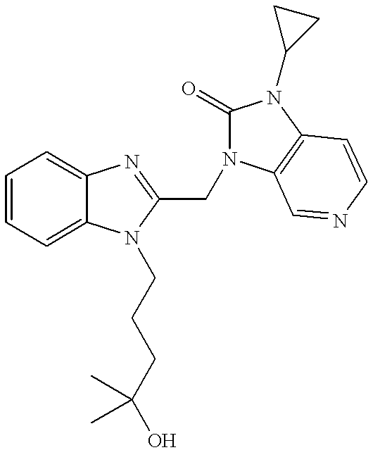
C1=CC=C2C(=C1)N=C(CN1C(=O)N(C3CC3)C3=C1C=NC=C3)N2CCCC(O)(C)C
